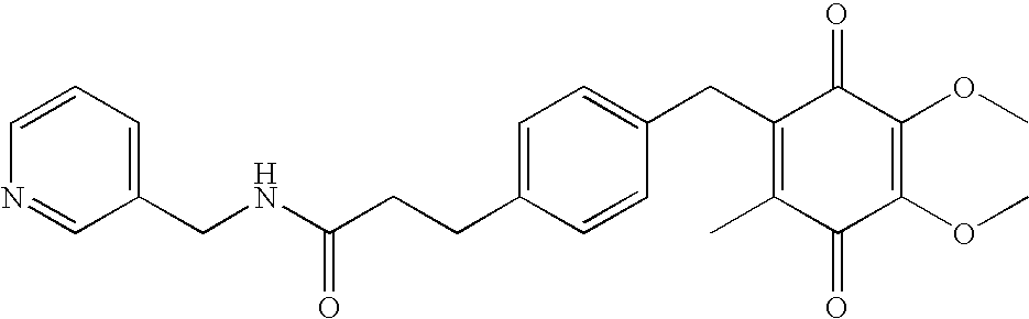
C1(=O)C(C)=C(CC2=CC=C(CCC(=O)NCC3=CC=CN=C3)C=C2)C(=O)C(OC)=C1OC
